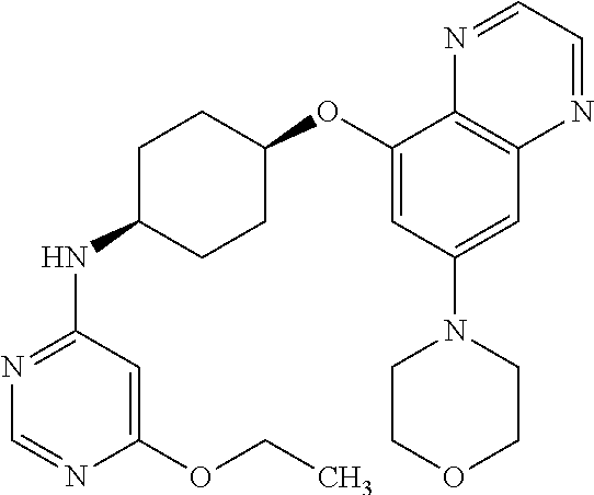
C1(OC2CCC(NC3=NC=NC(OCC)=C3)CC2)=CC(N2CCOCC2)=CC2=C1N=CC=N2
